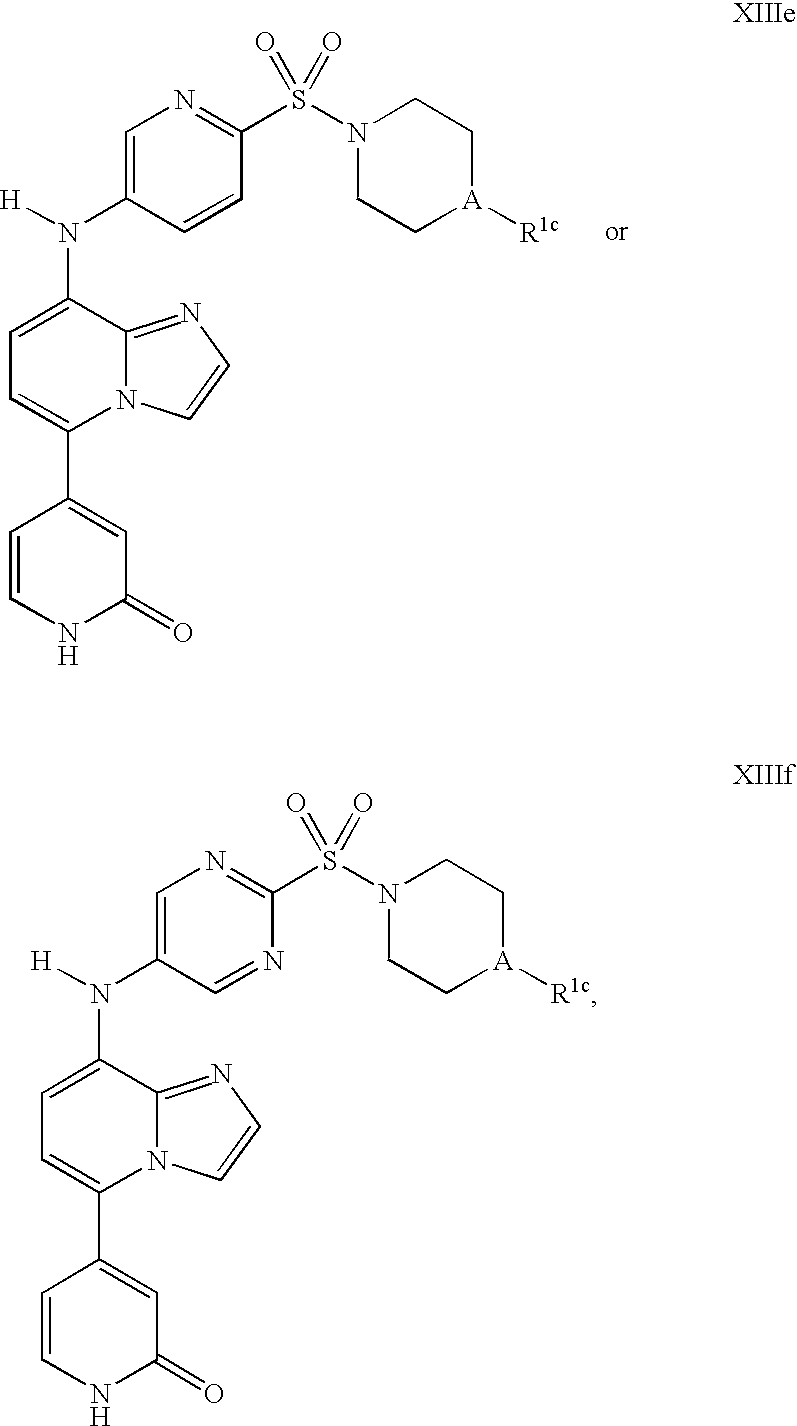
C1=CNC(=O)C=C1C1=CC=C(N(C2=CN=C(S(N3CC[A]([R1c])CC3)(=O)=O)C=C2)[H])C2=NC=CN12.C1=CNC(=O)C=C1C1=CC=C(N(C2=CN=C(S(N3CC[A]([R1c])CC3)(=O)=O)N=C2)[H])C2=NC=CN12
